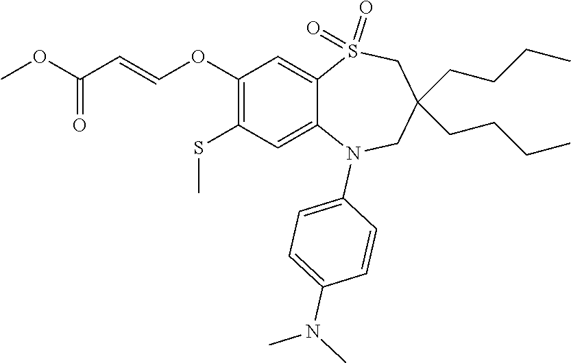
C1(N(C)C)=CC=C(N2C3=CC(SC)=C(OC=CC(=O)OC)C=C3S(=O)(=O)CC(CCCC)(CCCC)C2)C=C1
